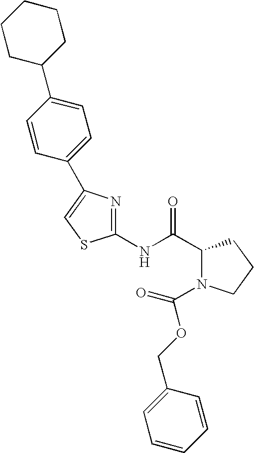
C1(NC(C2N(C(OCC3=CC=CC=C3)=O)CCC2)=O)=NC(C2=CC=C(C3CCCCC3)C=C2)=CS1
